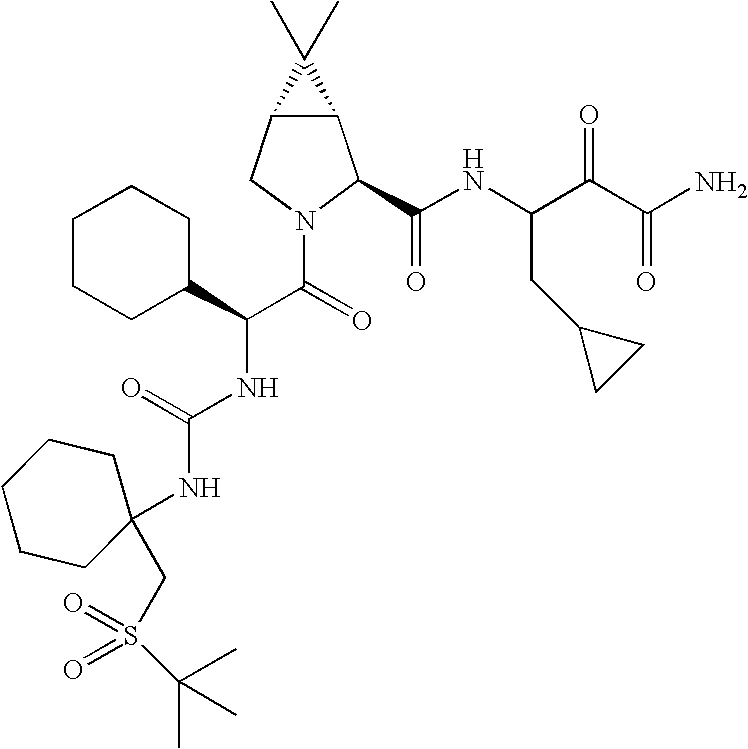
C12C(CN(C(=O)C(C3CCCCC3)NC(NC3(CS(=O)(=O)C(C)(C)C)CCCCC3)=O)C1C(NC(C(C(N)=O)=O)CC1CC1)=O)C2(C)C
